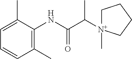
C1(C)=C(NC(C([N+]2(C)CCCC2)C)=O)C(C)=CC=C1
